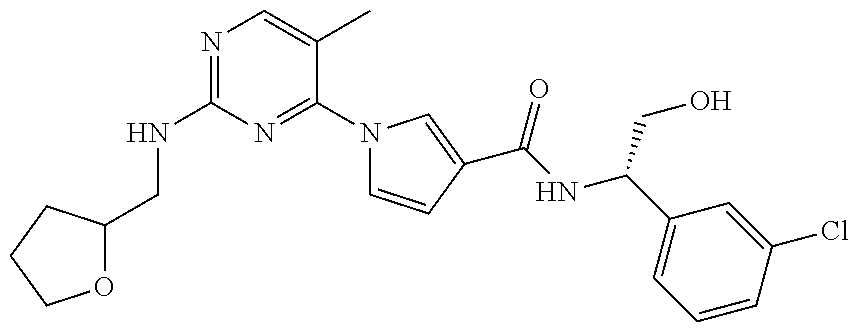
N(C1=NC=C(C)C(N2C=CC(C(NC(C3=CC=CC(Cl)=C3)CO)=O)=C2)=N1)CC1OCCC1
